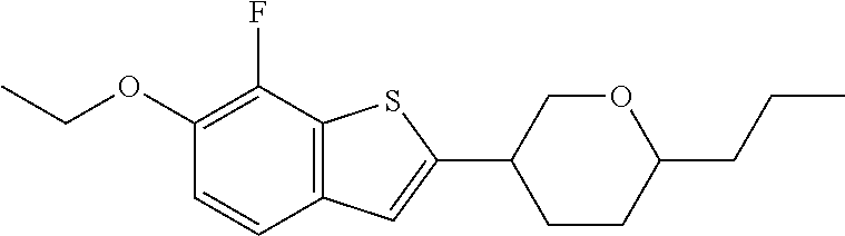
C1(OCC)=C(F)C2=C(C=C1)C=C(C1CCC(CCC)OC1)S2
